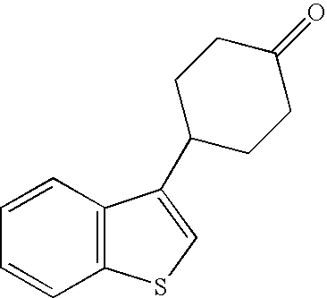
C1=CC=CC2=C1SC=C2C1CCC(=O)CC1
